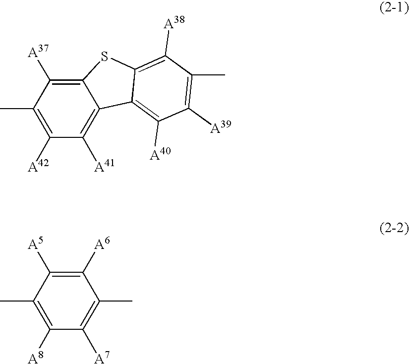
C1([A41])=C2C(=C([A37])C(C)=C1[A42])SC1=C([A38])C(C)=C([A39])C([A40])=C21.C1(C)=C([A8])C([A7])=C(C)C([A6])=C1[A5]
